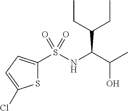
S1C(S(NC(C(CC)CC)C(O)C)(=O)=O)=CC=C1Cl
